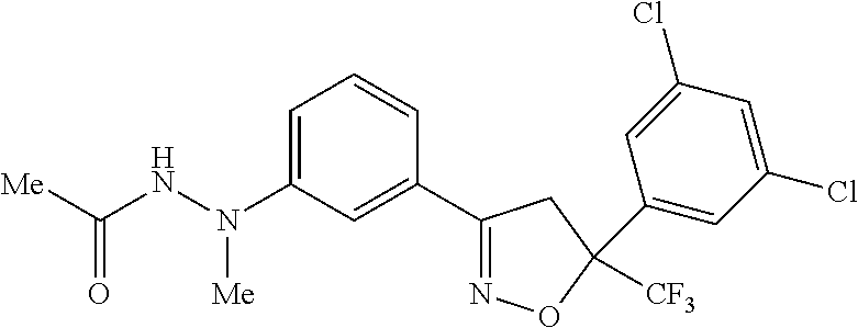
C1(N(NC([Me])=O)[Me])=CC=CC(C2=NOC([CF3])(C3=CC(Cl)=CC(Cl)=C3)C2)=C1
